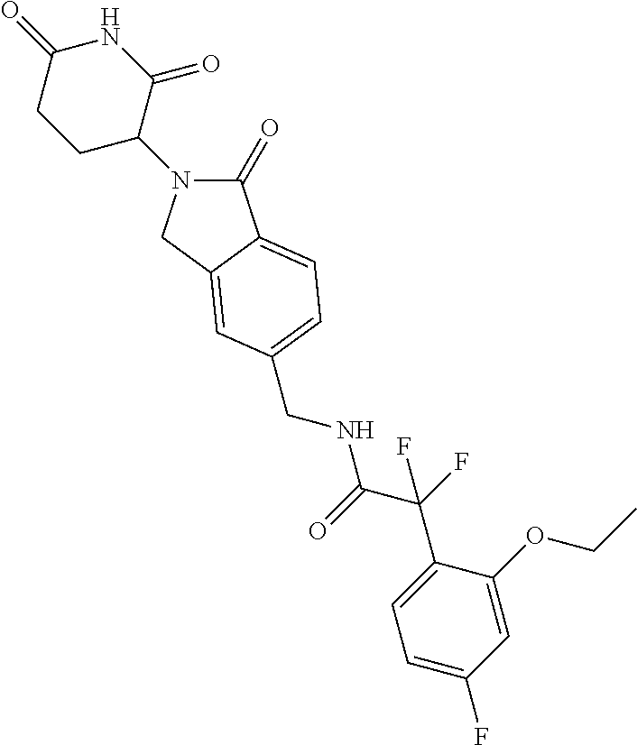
C1C(N2C(=O)C3=CC=C(CNC(C(F)(C4=CC=C(F)C=C4OCC)F)=O)C=C3C2)C(=O)NC(=O)C1
